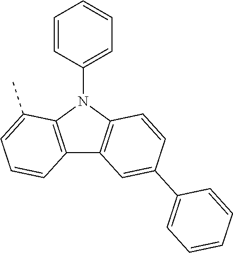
C12=C(N(C3=CC=CC=C3)C3=C1C=CC=C3C)C=CC(C1=CC=CC=C1)=C2
